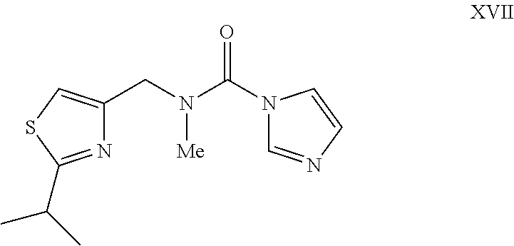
C1(CN([Me])C(N2C=NC=C2)=O)=CSC(C(C)C)=N1
